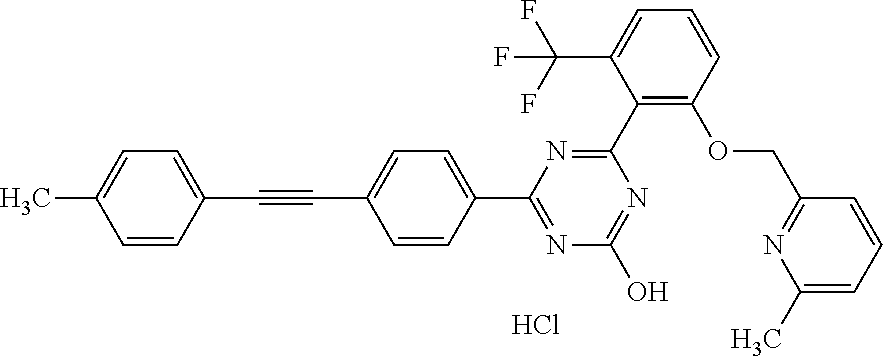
N1=C(O)N=C(C2=CC=C(C#CC3=CC=C(C)C=C3)C=C2)N=C1C1=C(OCC2=NC(C)=CC=C2)C=CC=C1C(F)(F)F.Cl
